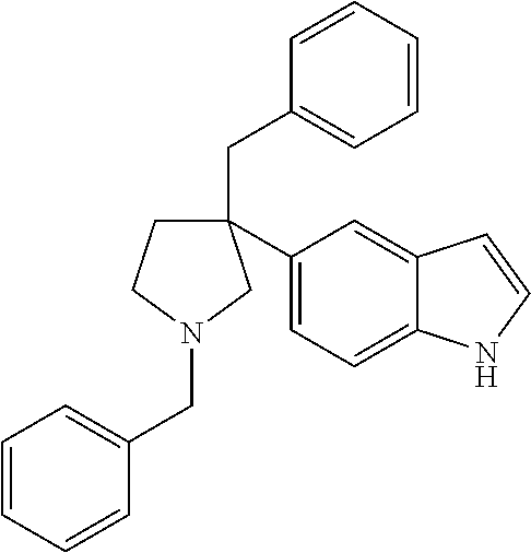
C1CN(CC2=CC=CC=C2)CC1(CC1=CC=CC=C1)C1=CC=C2NC=CC2=C1
